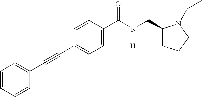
C1=CC=CC(C#CC2=CC=C(C(N([H])CC3CCCN3CC)=O)C=C2)=C1
